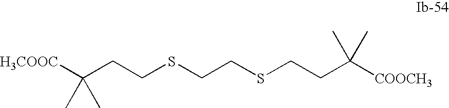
[COOCH3]C(CCSCCSCCC([COOCH3])(C)C)(C)C
